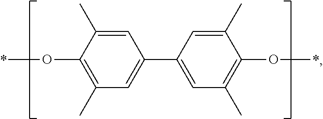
C1=C(C)C(O*)=C(C)C=C1C1=CC(C)=C(O*)C(C)=C1
